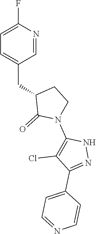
C1=C(F)N=CC(CC2C(=O)N(C3=C(Cl)C(C4=CC=NC=C4)=NN3)CC2)=C1
